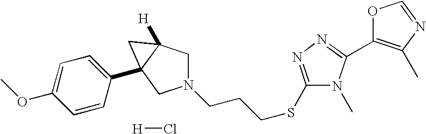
C1(C2=NN=C(SCCCN3CC4([H])C(C5=CC=C(OC)C=C5)(C3)C4)N2C)=C(C)N=CO1.[H]Cl
